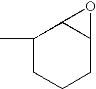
C1(C)CCCC2C1O2
